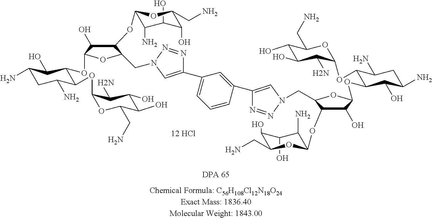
[12 HCl].C1(O)C(N)C(OC2C(O)C(OC3C(O)C(N)CC(N)C3OC3C(N)C(O)C(O)C(CN)O3)OC2CN2N=NC(C3=CC(C4=CN(CC5C(OC6C(N)C(O)C(O)C(CN)O6)C(O)C(OC6C(O)C(N)CC(N)C6OC6C(N)C(O)C(O)C(CN)O6)O5)N=N4)=CC=C3)=C2)OC(CN)C1O
